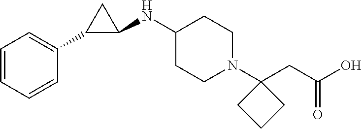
C1(NC2C(C3=CC=CC=C3)C2)CCN(C2(CC(O)=O)CCC2)CC1
